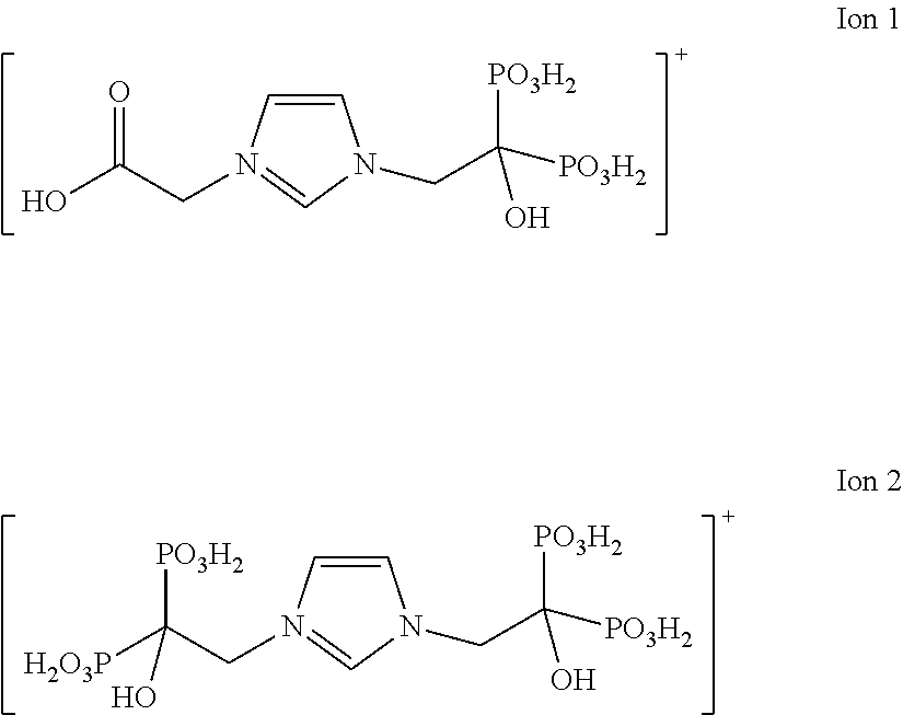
OC(CN1=CN(CC([PO3H2])([PO3H2])O)C=C1)=O.[H2O3P]C(CN1=CN(CC([PO3H2])([PO3H2])O)C=C1)(O)[PO3H2]
